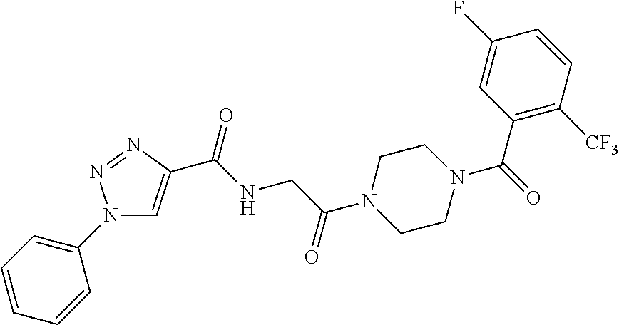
N1(C2=CC=CC=C2)C=C(C(NCC(N2CCN(C(=O)C3=C([CF3])C=CC(F)=C3)CC2)=O)=O)N=N1
